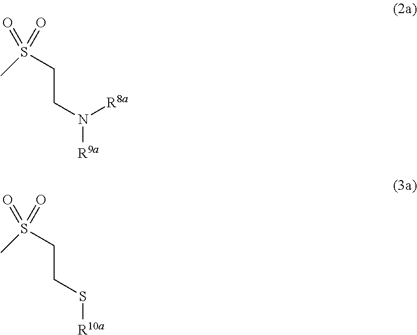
N([R9a])(CCS(=O)(=O)C)[R8a].S([R10a])CCS(=O)(=O)C
